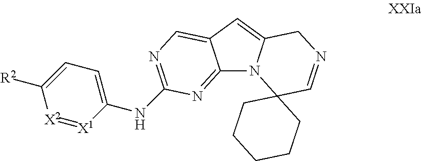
C12=NC(NC3=CC=C([R2])[X2]=[X1]3)=NC=C1C=C1N2C2(C=NC1)CCCCC2
